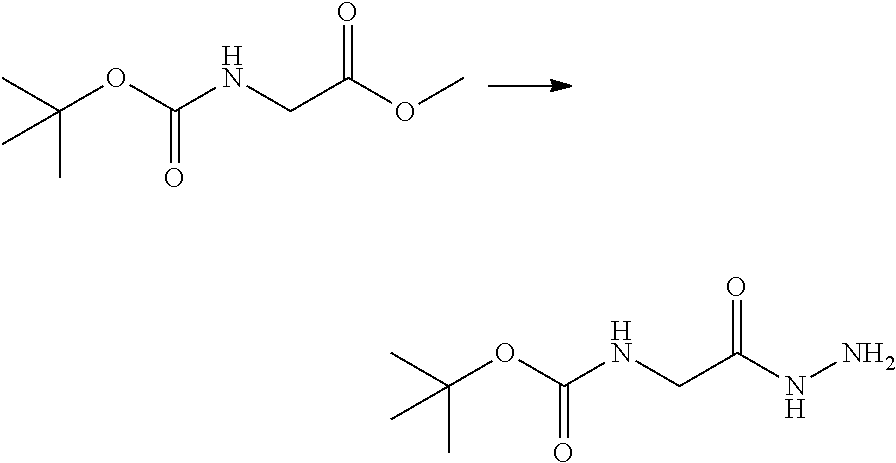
N(CC(NN)=O)C(OC(C)(C)C)=O.N(CC(OC)=O)C(OC(C)(C)C)=O
